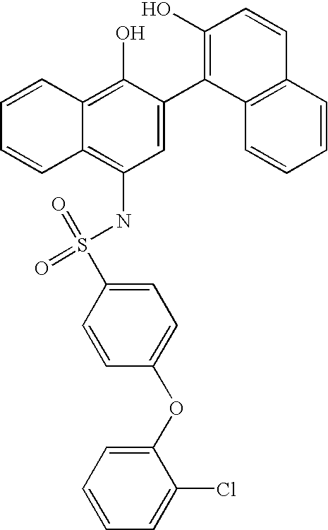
S(NC1=C2C(=C(O)C(C3=C(O)C=CC4=C3C=CC=C4)=C1)C=CC=C2)(=O)(C1=CC=C(OC2=CC=CC=C2Cl)C=C1)=O
